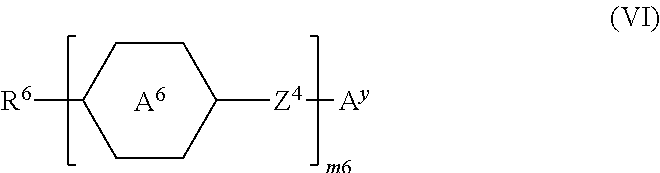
[R6]C1CCC([Z4][Ay])CC1.[A6]
